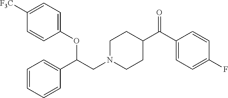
C1(OC(CN2CCC(C(C3=CC=C(F)C=C3)=O)CC2)C2=CC=CC=C2)=CC=C([F3C])C=C1
